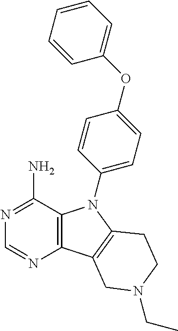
C12=C(C(N)=NC=N1)N(C1=CC=C(OC3=CC=CC=C3)C=C1)C1=C2CN(CC)CC1
